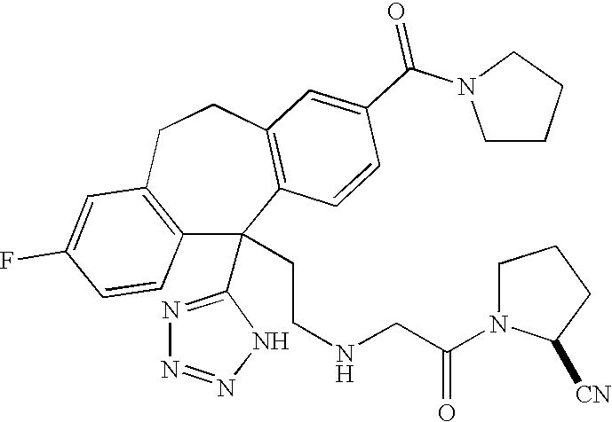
FC1=CC2=C(C=C1)C(C1=NN=NN1)(CCNCC(N1C([CN])CCC1)=O)C1=C(CC2)C=C(C(N2CCCC2)=O)C=C1
